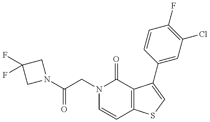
N1(C(CN2C=CC3=C(C2=O)C(C2=CC(Cl)=C(F)C=C2)=CS3)=O)CC(F)(F)C1
